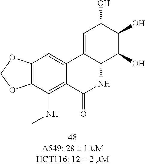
C1=C2C(C(O)C(O)C1O)NC(=O)C1=C(NC)C3=C(C=C21)OCO3
